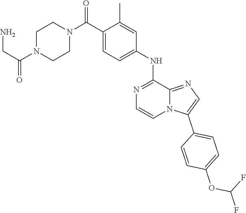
C1=C(C(N2CCN(C(=O)CN)CC2)=O)C(C)=CC(NC2=NC=CN3C2=NC=C3C2=CC=C(OC(F)F)C=C2)=C1
